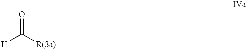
[H]C([R(3a)])=O
